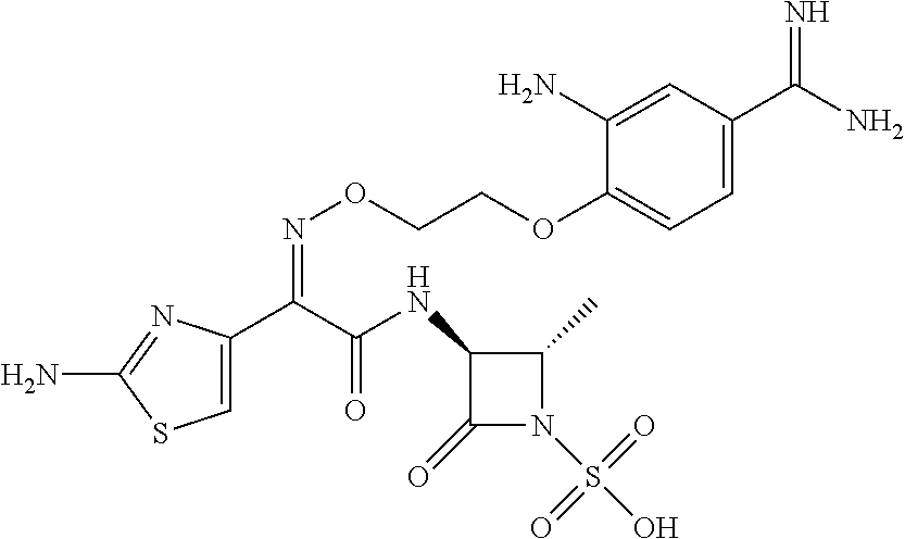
C1=C(C(C(NC2C(=O)N(S(O)(=O)=O)C2C)=O)=NOCCOC2=CC=C(C(N)=N)C=C2N)N=C(N)S1
